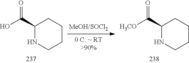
C1(C(=O)O)NCCCC1.C1(C(=O)[H3CO])NCCCC1
